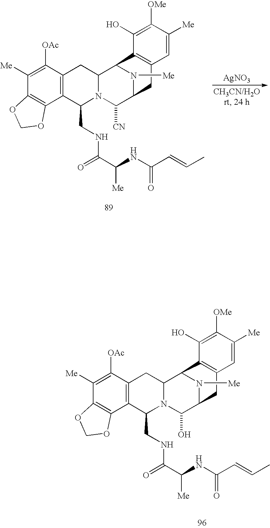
C1([OAc])=C([Me])C2=C(C3=C1CC1N(C3CNC(C(NC(=O)C=CC)[Me])=O)C([CN])C3N([Me])C1C1=C(C3)C=C([Me])C([OMe])=C1O)OCO2.[AgNO3].C1([OAc])=C([Me])C2=C(C3=C1CC1N(C3CNC(C(NC(=O)C=CC)[Me])=O)C(O)C3N([Me])C1C1=C(C3)C=C([Me])C([OMe])=C1O)OCO2
